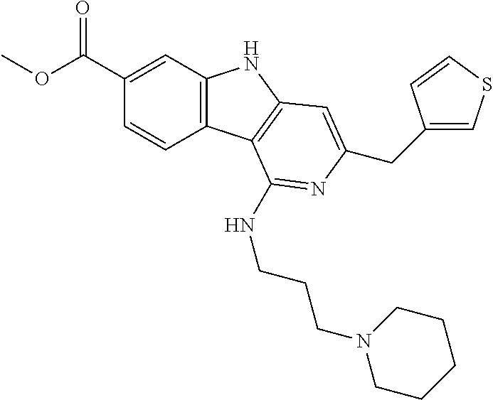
C1(C(OC)=O)=CC2=C(C=C1)C1=C(N2)C=C(CC2=CSC=C2)N=C1NCCCN1CCCCC1
